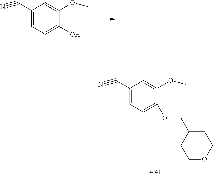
C1(C#N)=CC=C(OCC2CCOCC2)C(OC)=C1.C1(C#N)=CC=C(O)C(OC)=C1
